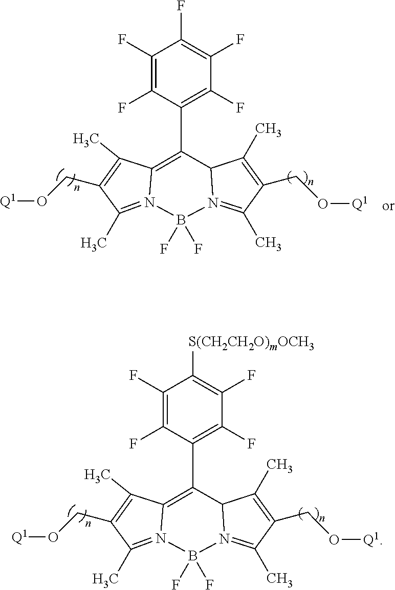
N12=C(C)C(CO[Q1])=C(C)C1=C(C1=C(F)C(F)=C(F)C(F)=C1F)C1N(=C(C)C(CO[Q1])=C1C)B2(F)F.N12=C(C)C(CO[Q1])=C(C)C1=C(C1=C(F)C(F)=C([S(CH2CH2O)mOCH3])C(F)=C1F)C1N(=C(C)C(CO[Q1])=C1C)B2(F)F
